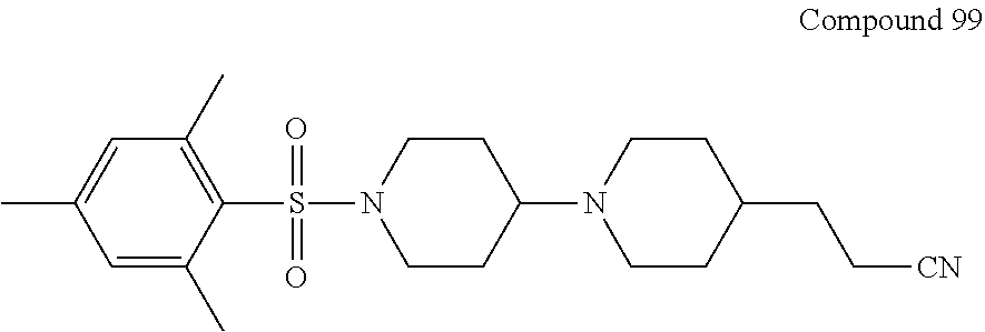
O=S(C1=C(C)C=C(C)C=C1C)(=O)N1CCC(N2CCC(CC[CN])CC2)CC1
